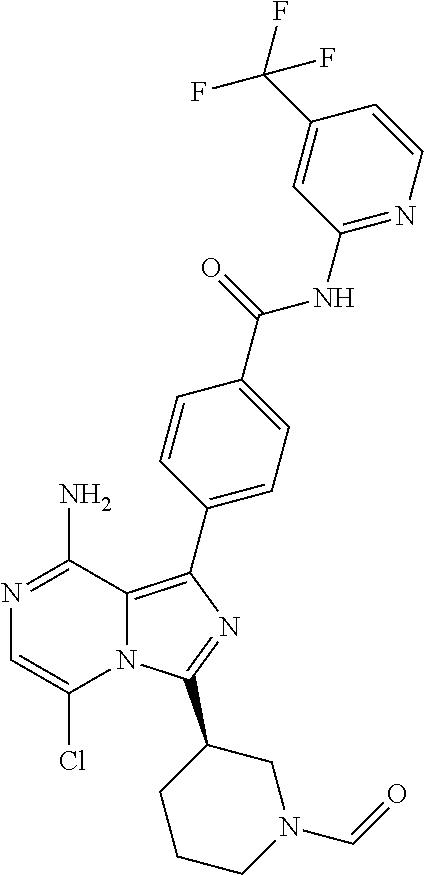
N12C(=C(C3=CC=C(C(=O)NC4=NC=CC(C(F)(F)F)=C4)C=C3)N=C1C1CCCN(C=O)C1)C(N)=NC=C2Cl
